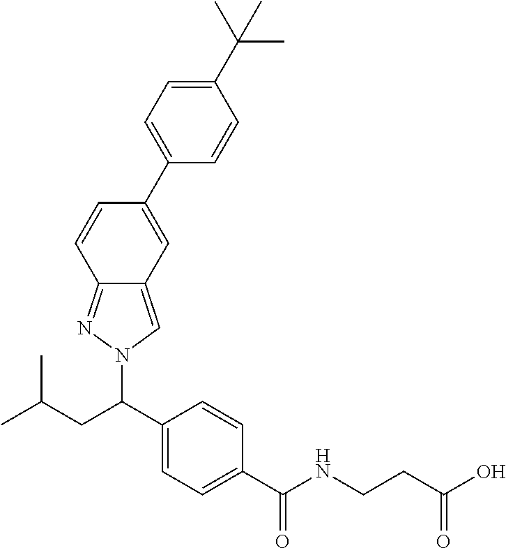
C1(C(C)(C)C)=CC=C(C2=CC3=CN(C(C4=CC=C(C(NCCC(O)=O)=O)C=C4)CC(C)C)N=C3C=C2)C=C1
